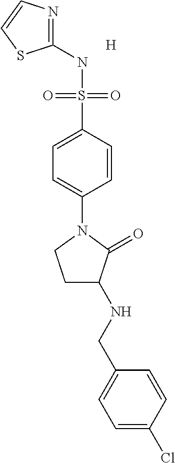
C1(NS(C2=CC=C(N3CCC(NCC4=CC=C(Cl)C=C4)C3=O)C=C2)(=O)=O)=NC=CS1.[H]
